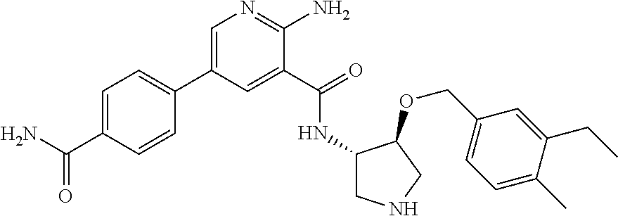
C1(C2=CC=C(C(N)=O)C=C2)=CN=C(N)C(C(=O)NC2CNCC2OCC2=CC=C(C)C(CC)=C2)=C1
